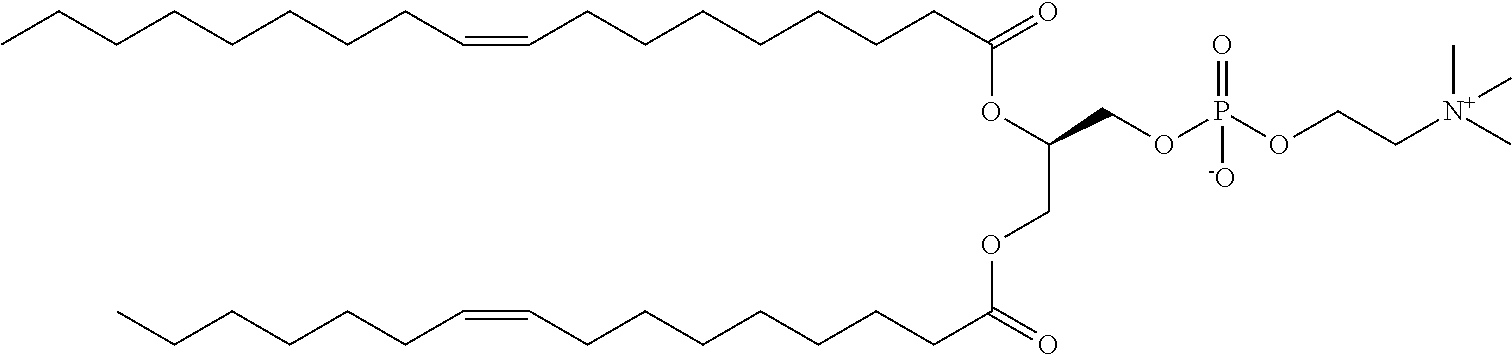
C(CCC(=O)OC(COC(CCCCCCCC=CCCCCCC)=O)COP(OCC[N+](C)(C)C)(=O)[-O])CCCCC=CCCCCCCCC
